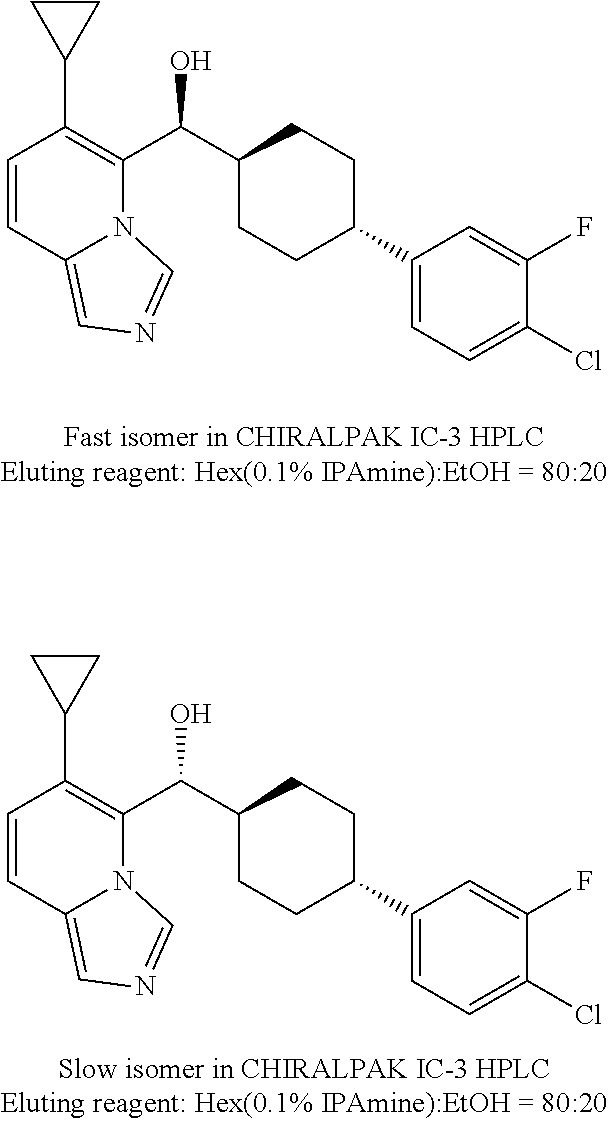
C1=CC2=CN=CN2C(C(C2CCC(C3=CC=C(Cl)C(F)=C3)CC2)O)=C1C1CC1.C1=CC2=CN=CN2C(C(C2CCC(C3=CC=C(Cl)C(F)=C3)CC2)O)=C1C1CC1
